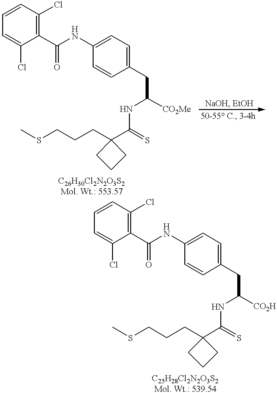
C1(NC(C2=C(Cl)C=CC=C2Cl)=O)=CC=C(CC([CO2Me])NC(C2(CCCSC)CCC2)=S)C=C1.C1(NC(C2=C(Cl)C=CC=C2Cl)=O)=CC=C(CC([CO2H])NC(C2(CCCSC)CCC2)=S)C=C1
